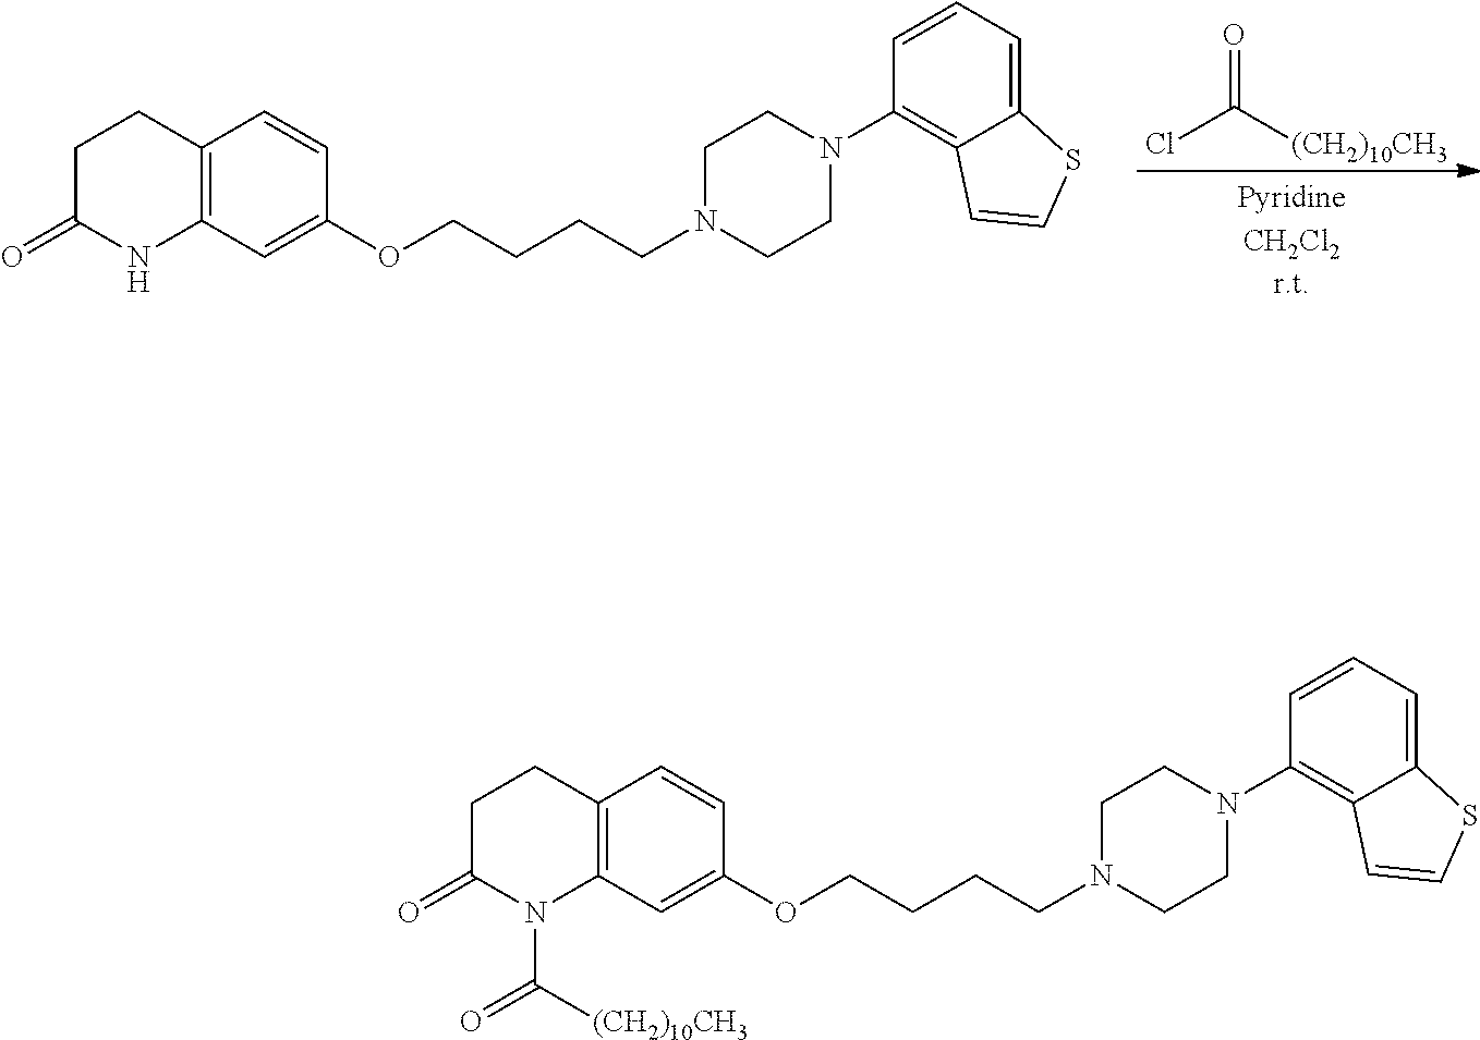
C1C(=O)NC2=C(C1)C=CC(OCCCCN1CCN(C3=C4C(=CC=C3)SC=C4)CC1)=C2.ClC(=O)[(CH2)10CH3].C1C(=O)N(C(=O)[(CH2)10CH3])C2=C(C1)C=CC(OCCCCN1CCN(C3=C4C(=CC=C3)SC=C4)CC1)=C2
